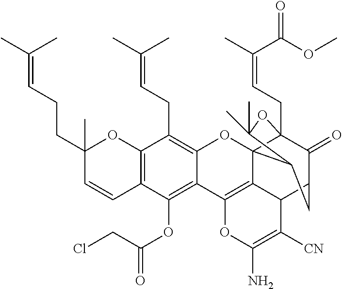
C12=C(C=CC(CCC=C(C)C)(C)O1)C(OC(CCl)=O)=C1C(=C2CC=C(C)C)OC23C4(CC=C(C)C(OC)=O)C(=O)C(CC2C(C)(C)O4)C2C3=C1OC(N)=C2[CN]
